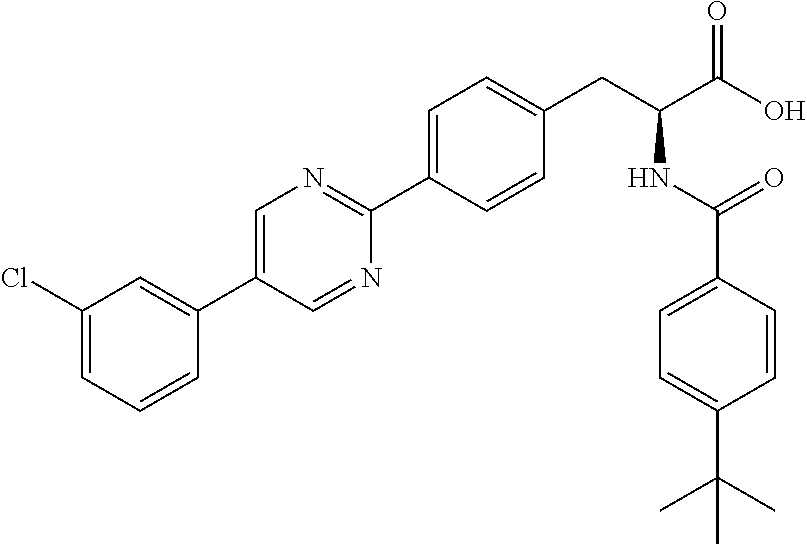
C1=C(Cl)C=C(C2=CN=C(C3=CC=C(CC(NC(=O)C4=CC=C(C(C)(C)C)C=C4)C(O)=O)C=C3)N=C2)C=C1
